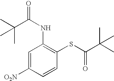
C(C)(C(NC1=C(SC(C(C)(C)C)=O)C=CC([O2N])=C1)=O)(C)C
